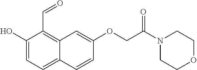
C1(O)=CC=C2C(=C1C=O)C=C(OCC(N1CCOCC1)=O)C=C2
